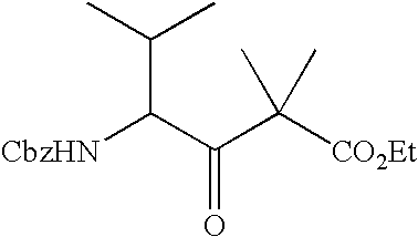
[CbzHN]C(C(C([CO2Et])(C)C)=O)C(C)C
